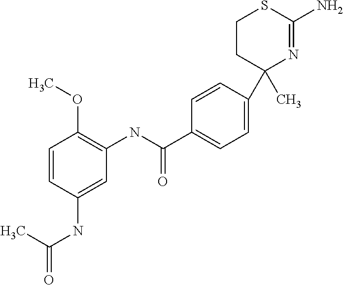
C1(C)(C2=CC=C(C(NC3=C(OC)C=CC(NC(=O)C)=C3)=O)C=C2)N=C(N)SCC1
